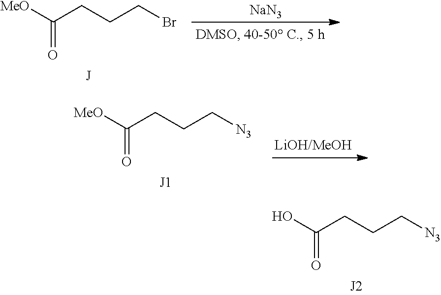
C(CCCBr)([MeO])=O.[NaN3].C(CCC[N3])([MeO])=O.C(CCC[N3])(O)=O
